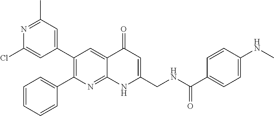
N1=C(C)C=C(C2=C(C3=CC=CC=C3)N=C3C(=C2)C(=O)C=C(CNC(C2=CC=C(NC)C=C2)=O)N3)C=C1Cl
